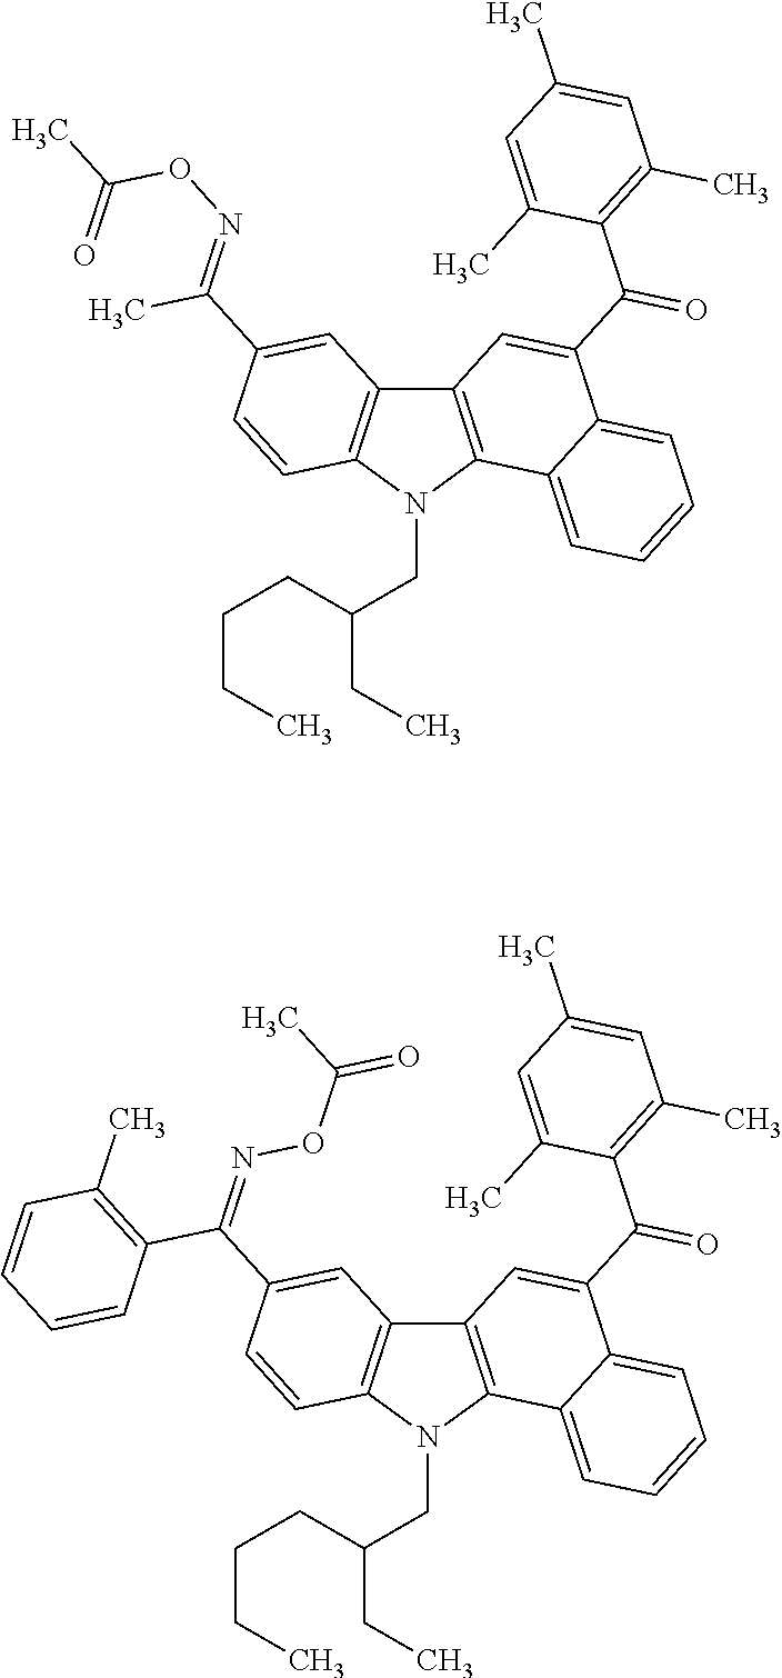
C12=C(N(CC(CCCC)CC)C3=C1C=C(C(=NOC(=O)C)C)C=C3)C1=CC=CC=C1C(C(=O)C1=C(C)C=C(C)C=C1C)=C2.C12=C(N(CC(CCCC)CC)C3=C1C=C(C(C1=C(C)C=CC=C1)=NOC(C)=O)C=C3)C1=CC=CC=C1C(C(=O)C1=C(C)C=C(C)C=C1C)=C2
